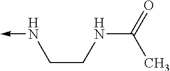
N(CCNC(C)=O)->C
